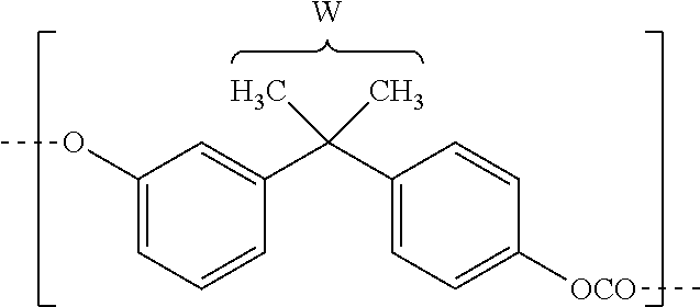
C1(OC)=CC=CC(C(C2=CC=C([OCO]C)C=C2)(C)C)=C1.[W]
